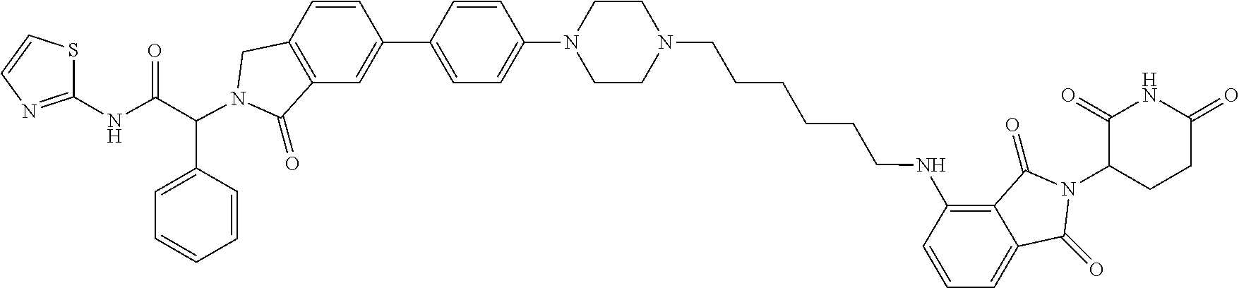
C1(C2=CC3=C(C=C2)CN(C(C2=CC=CC=C2)C(NC2=NC=CS2)=O)C3=O)=CC=C(N2CCN(CCCCCCNC3=C4C(=CC=C3)C(=O)N(C3CCC(=O)NC3=O)C4=O)CC2)C=C1
